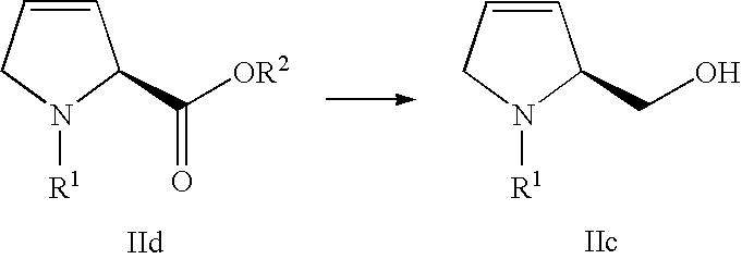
C1=CCN([R1])C1C([OR2])=O.C1=CCN([R1])C1CO
